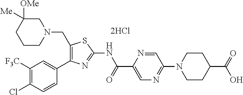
C1([F3C])=C(Cl)C=CC(C2=C(CN3CC([OMe])([Me])CCC3)SC(NC(C3=CN=C(N4CCC(C(=O)O)CC4)C=N3)=O)=N2)=C1.[2HCl]
